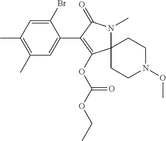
C12(N(C)C(=O)C(C3=CC(C)=C(C)C=C3Br)=C1OC(OCC)=O)CCN(OC)CC2
